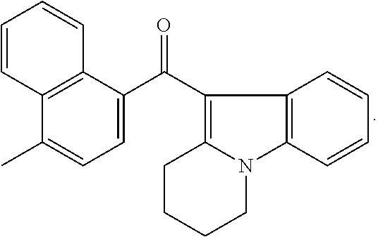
C1(C)=CC=C(C(C2=C3CCCCN3C3=C2C=CC=C3)=O)C2=C1C=CC=C2
